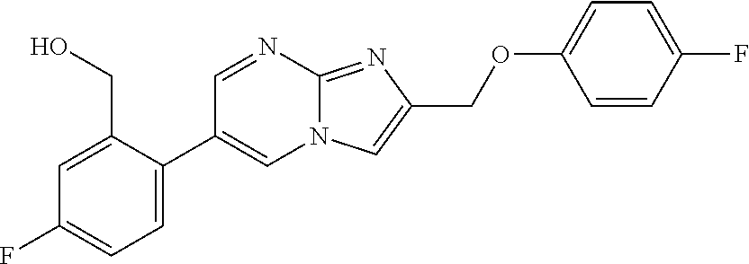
C1=C(C2=CN3C(=NC(COC4=CC=C(F)C=C4)=C3)N=C2)C(CO)=CC(F)=C1
